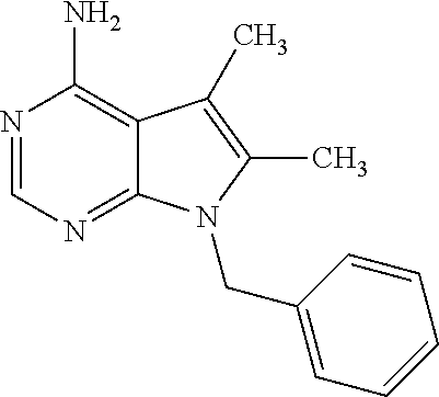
N1=CN=C2C(=C1N)C(C)=C(C)N2CC1=CC=CC=C1
